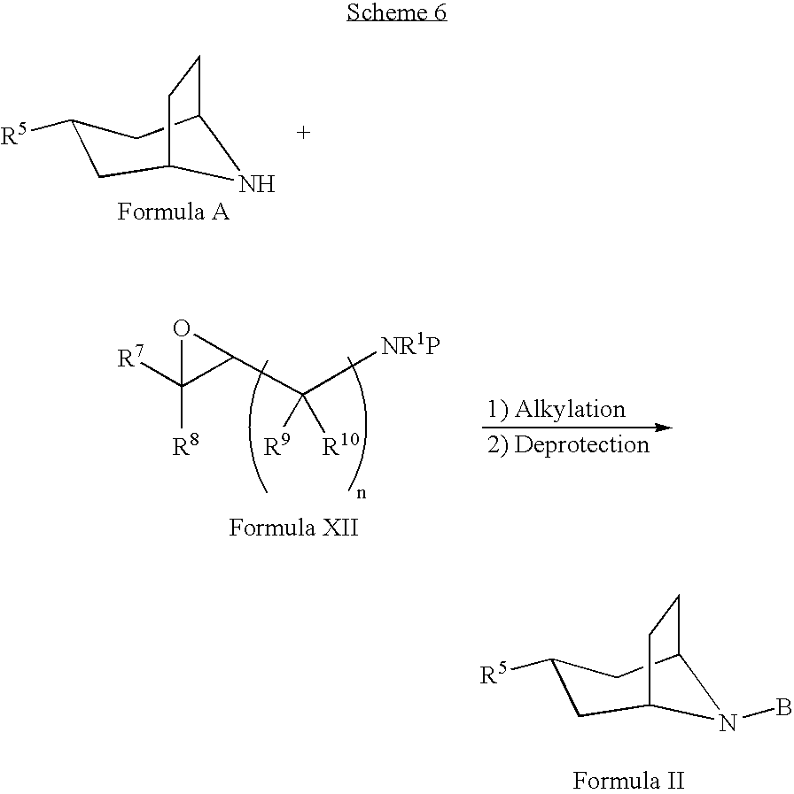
C1C2CCC(CC1[R5])CNC2.C1C2CCC(CC1[R5])CN(B)C2.C1([R7])([R8])C(C([NR1P])([R9])[R10])O1
